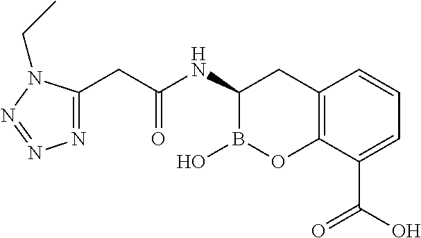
C12=C(C(C(O)=O)=CC=C1)OB(O)C(NC(CC1=NN=NN1CC)=O)C2
